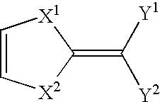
C1=C[X1]C(=C([Y1])[Y2])[X2]1
